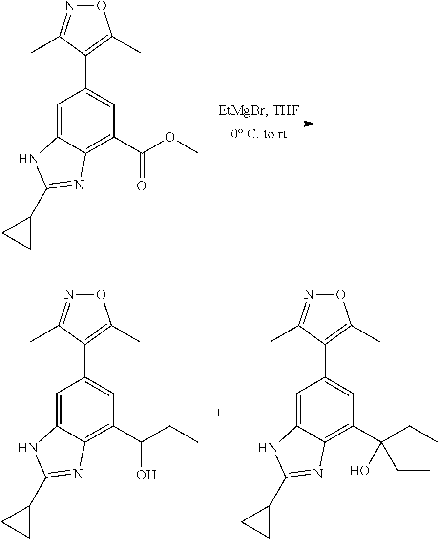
[0 C. to rt].C1=C2C(=C(C(OC)=O)C=C1C1=C(C)ON=C1C)N=C(C1CC1)N2.C1=C2C(=C(C(CC)O)C=C1C1=C(C)ON=C1C)N=C(C1CC1)N2.C1=C2C(=C(C(CC)(O)CC)C=C1C1=C(C)ON=C1C)N=C(C1CC1)N2
